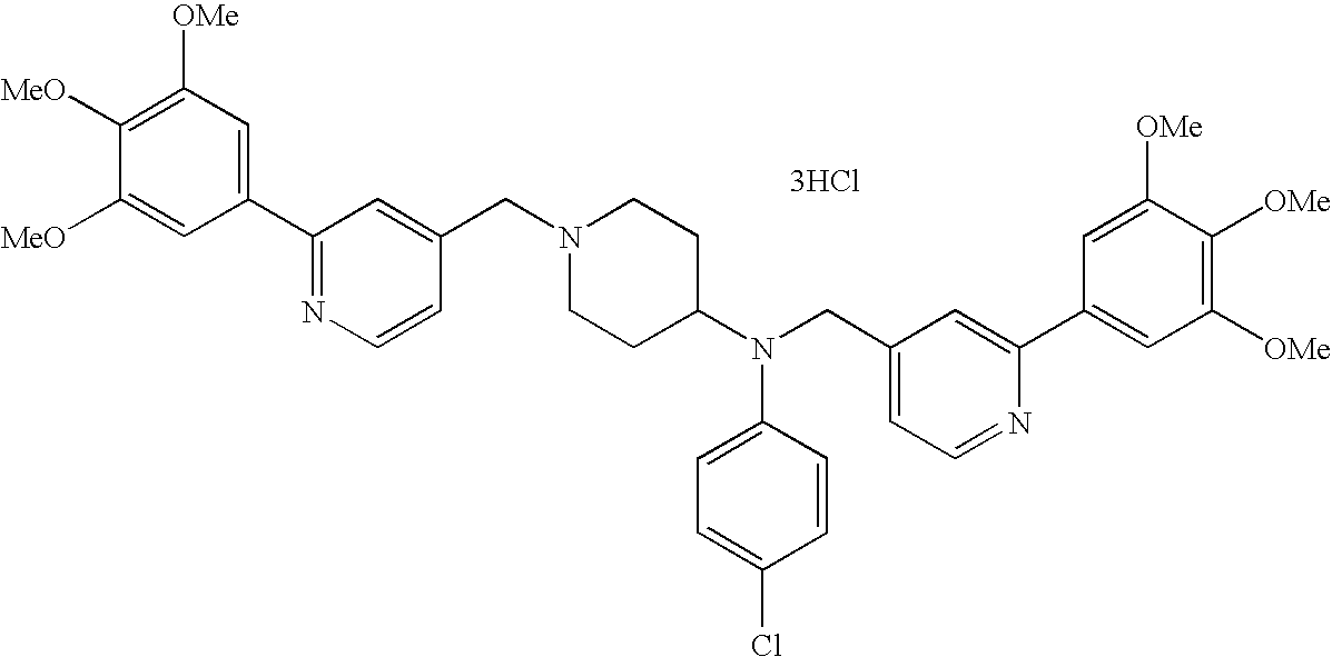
C1=C([MeO])C([MeO])=C([OMe])C=C1C1=NC=CC(CN2CCC(N(CC3=CC=NC(C4=CC([OMe])=C([OMe])C([OMe])=C4)=C3)C3=CC=C(Cl)C=C3)CC2)=C1.[3HCl]
